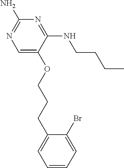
C1(N)=NC=C(OCCCC2=CC=CC=C2Br)C(NCCCC)=N1
